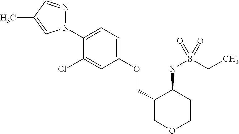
N1(C2=CC=C(OCC3COCCC3NS(CC)(=O)=O)C=C2Cl)N=CC(C)=C1
